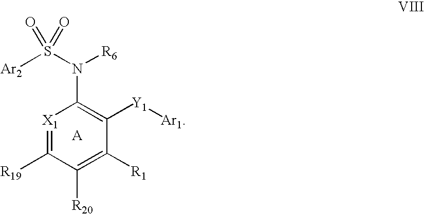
[Ar2]S(N([R6])C1=C([Y1][Ar1])C([R1])=C([R20])C([R19])=[X1]1)(=O)=O
